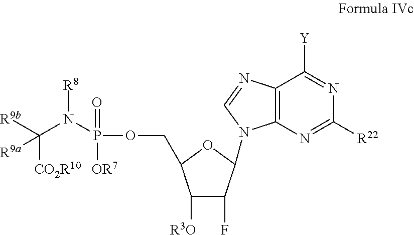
C12=C(N=C([R22])N=C1[Y])N(C1C(F)C([R3O])C(COP(=O)([OR7])N(C([R9b])([R9a])[CO2R10])[R8])O1)C=N2
